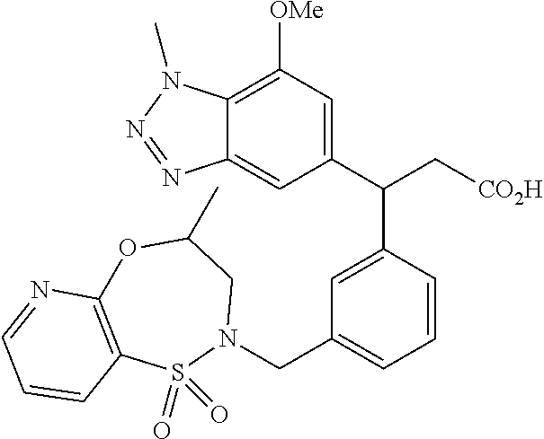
C12=C([OMe])C=C(C(C[CO2H])C3=CC(CN4CC(C)OC5=C(S4(=O)=O)C=CC=N5)=CC=C3)C=C1N=NN2C
